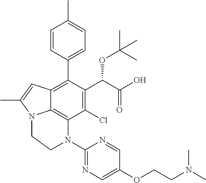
C1(Cl)=C(C(C(O)=O)OC(C)(C)C)C(C2=CC=C(C)C=C2)=C2C3=C1N(C1=NC=C(OCCN(C)C)C=N1)CCN3C(C)=C2
